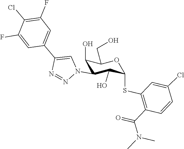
C1(F)=CC(C2=CN(C3C(O)C(SC4=C(C(N(C)C)=O)C=CC(Cl)=C4)OC(CO)C3O)N=N2)=CC(F)=C1Cl
